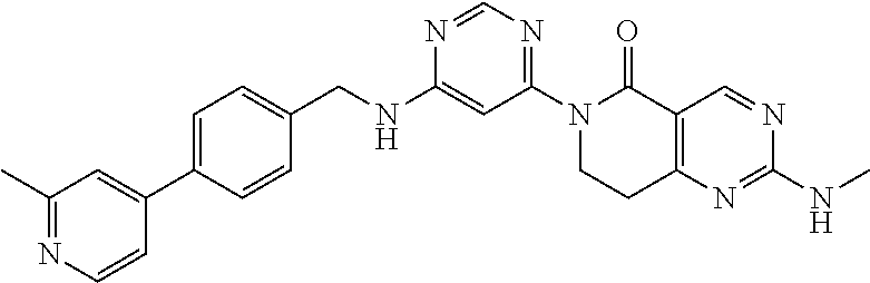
N1=CN=C(N2CCC3=C(C2=O)C=NC(NC)=N3)C=C1NCC1=CC=C(C2=CC(C)=NC=C2)C=C1
